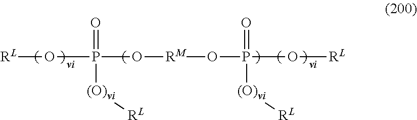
[RL]OP(O[RM]OP(O[RL])(=O)[(O)vi][RL])(=O)[(O)vi][RL]
